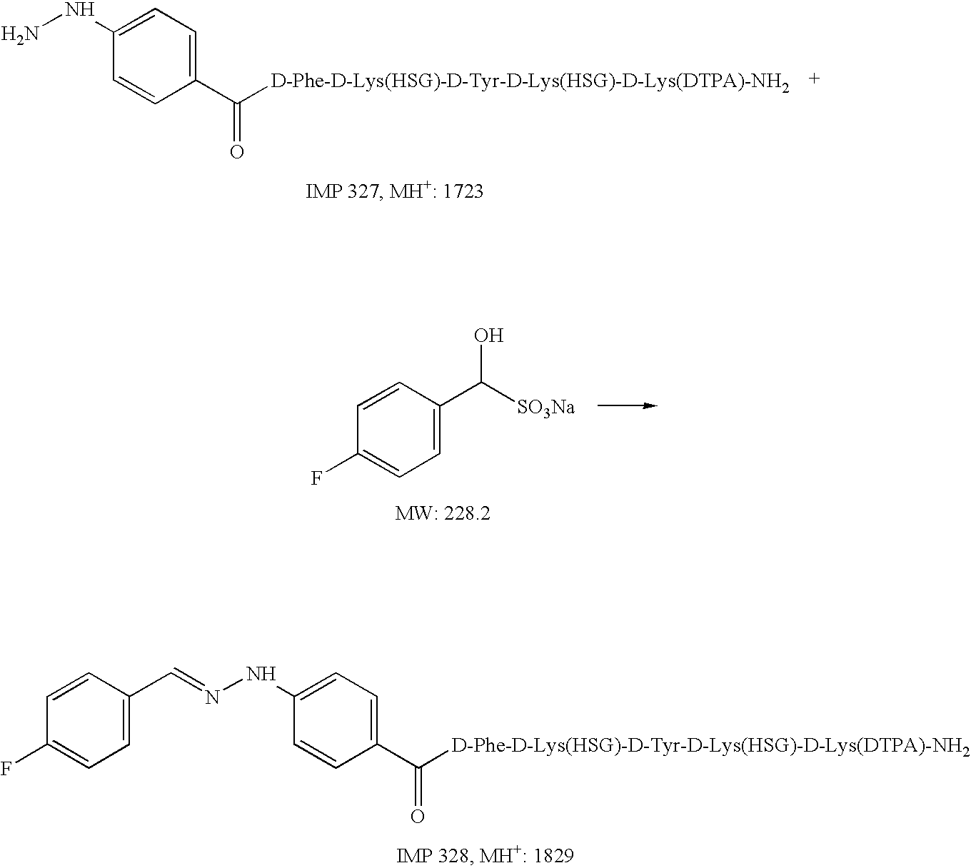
NNC1=CC=C(C([D-Phe-D-Lys(HSG)-D-Tyr-D-Lys(HSG)-D-Lys(DTPA)-NH2])=O)C=C1.C1(F)=CC=C(C([SO3Na])O)C=C1.C1(F)=CC=C(C=NNC2=CC=C(C([D-Phe-D-Lys(HSG)-D-Tyr-D-Lys(HSG)-D-Lys(DTPA)-NH2])=O)C=C2)C=C1
